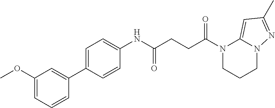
C1(NC(CCC(N2CCCN3C2=CC(C)=N3)=O)=O)=CC=C(C2=CC(OC)=CC=C2)C=C1
